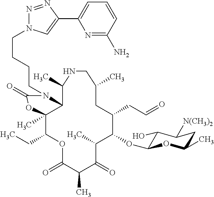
C12C(C)(C(CC)OC(=O)C(C)C(=O)C(C)C(OC3C(O)C([N(CH3)2])CC(C)O3)C(CC=O)CC(C)CNC1C)OC(=O)N2CCCCN1N=NC(C2=CC=CC(N)=N2)=C1
